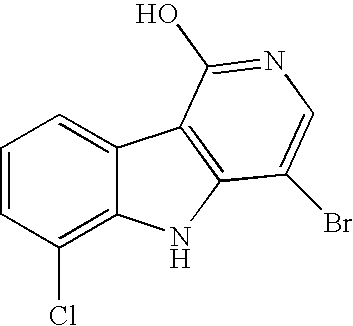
C1=CC(Cl)=C2C(=C1)C1=C(N2)C(Br)=CN=C1O
